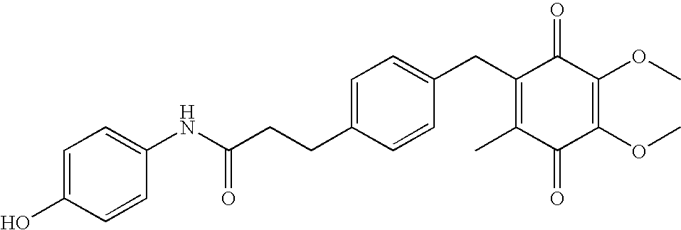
C1(=O)C(C)=C(CC2=CC=C(CCC(=O)NC3=CC=C(O)C=C3)C=C2)C(=O)C(OC)=C1OC
